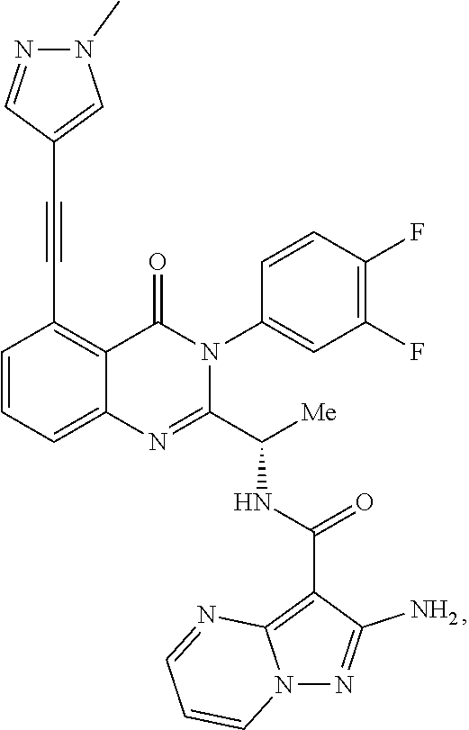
C1=CC=C2C(=C1C#CC1=CN(C)N=C1)C(=O)N(C1=CC(F)=C(F)C=C1)C(C([Me])NC(=O)C1=C3N(N=C1N)C=CC=N3)=N2
